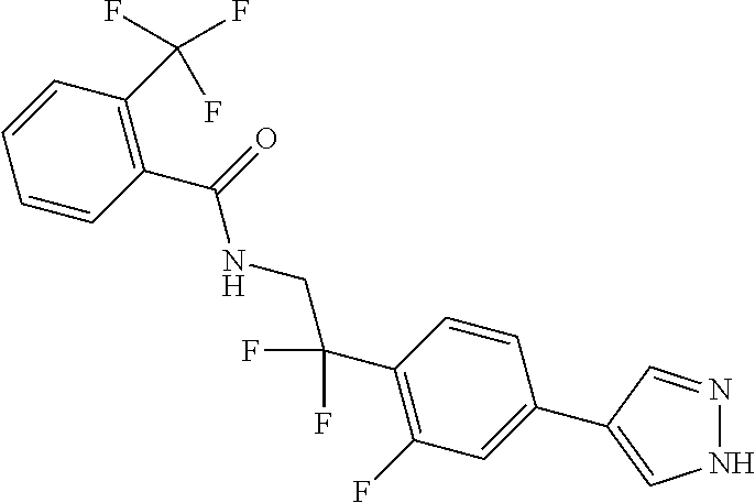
C1(C2=CNN=C2)=CC(F)=C(C(F)(F)CNC(C2=C(C(F)(F)F)C=CC=C2)=O)C=C1
